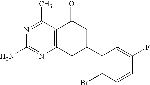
C12=C(CC(C3=C(Br)C=CC(F)=C3)CC1=O)N=C(N)N=C2C
